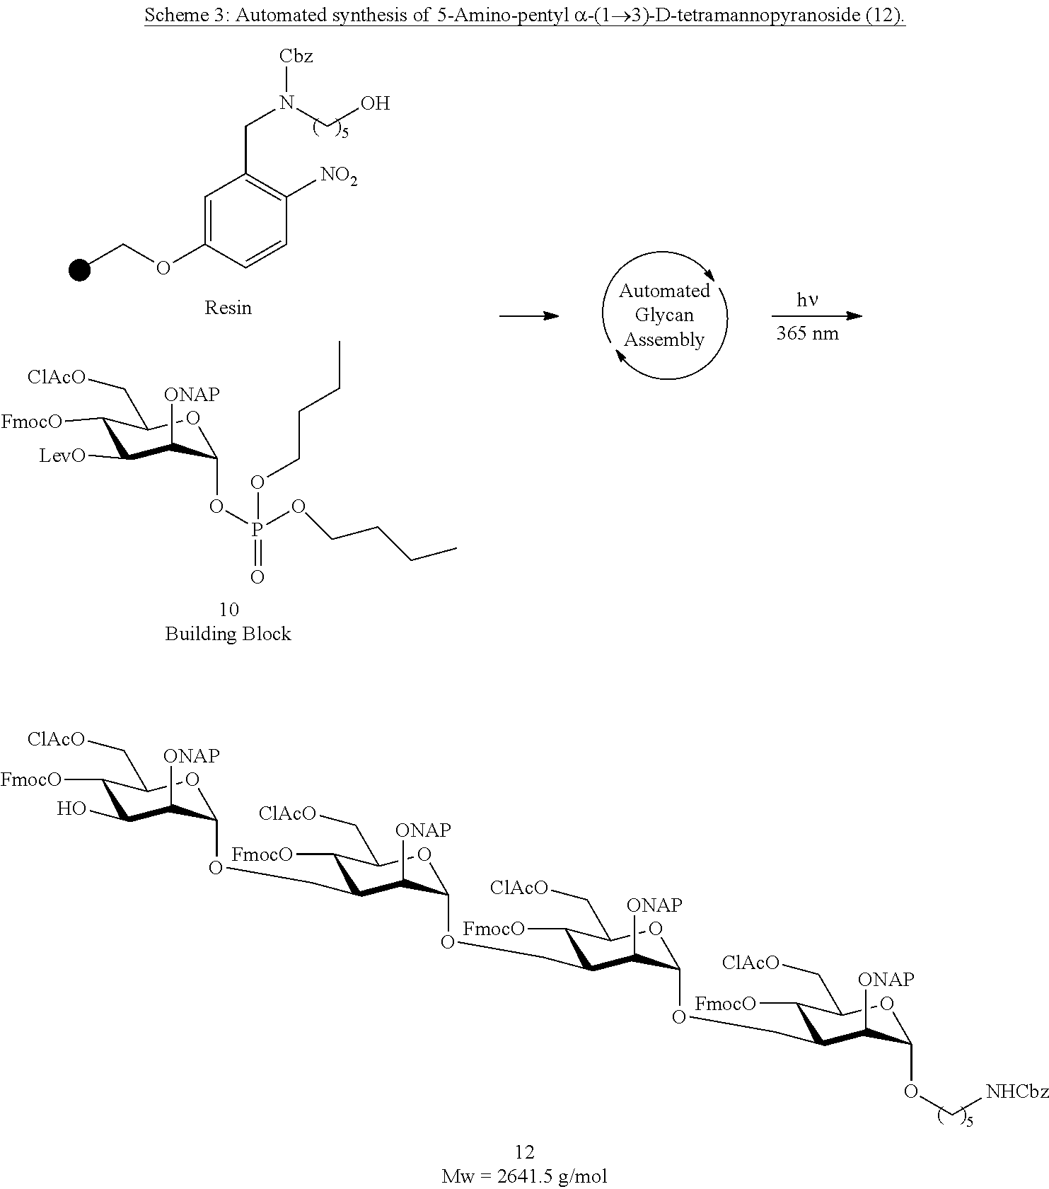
C1([FmocO])C(O)C([ONAP])C(OCC2C([FmocO])C(C[ClAcO])OC(OCC3C([FmocO])C(C[ClAcO])OC(OCC4C([FmocO])C(C[ClAcO])OC(OC[NHCbz])C4[ONAP])C3[ONAP])C2[ONAP])OC1C[ClAcO].C1=C(OCC)C=CC([NO2])=C1CN(CO)[Cbz].C1([FmocO])C([LevO])C([ONAP])C(OP(OCCCC)(OCCCC)=O)OC1C[ClAcO]
